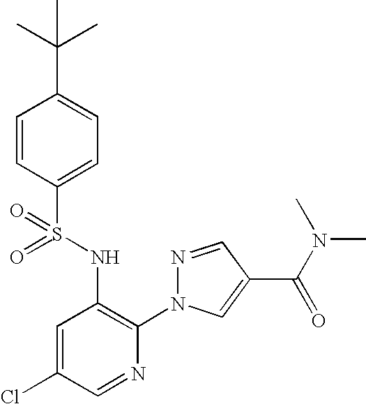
C1=CC(S(=O)(NC2=C(N3N=CC(C(N(C)C)=O)=C3)N=CC(Cl)=C2)=O)=CC=C1C(C)(C)C
